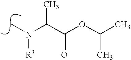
N(C)(C(C(OC(C)C)=O)C)[R3]
